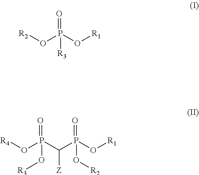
[R2]OP(O[R1])(=O)[R3].[R4]OP(C(P(O[R1])(O[R2])=O)[Z])(O[R3])=O
